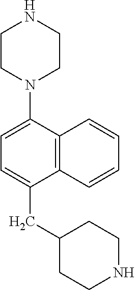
C1CN(C2=CC=C(CC3CCNCC3)C3=C2C=CC=C3)CCN1
